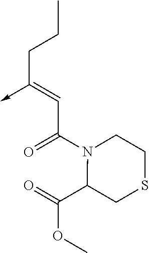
C(C(N1C(C(=O)OC)CSCC1)=O)=C(CCC)->C
